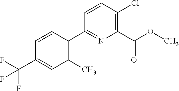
C1(C)=C(C2=NC(C(OC)=O)=C(Cl)C=C2)C=CC(C(F)(F)F)=C1
